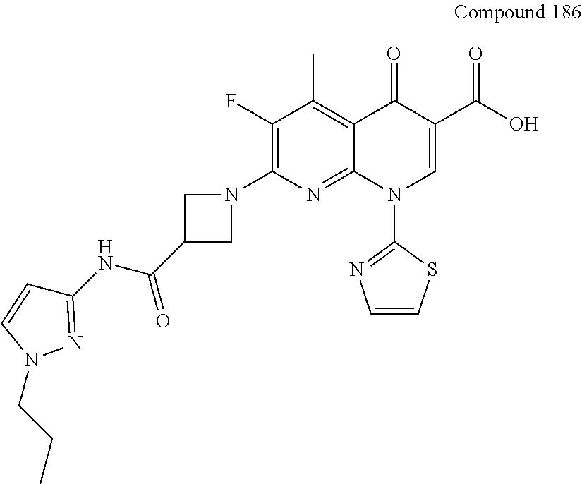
C1=CN(CCC)N=C1NC(=O)C1CN(C2=C(F)C(C)=C3C(=N2)N(C2=NC=CS2)C=C(C(O)=O)C3=O)C1
